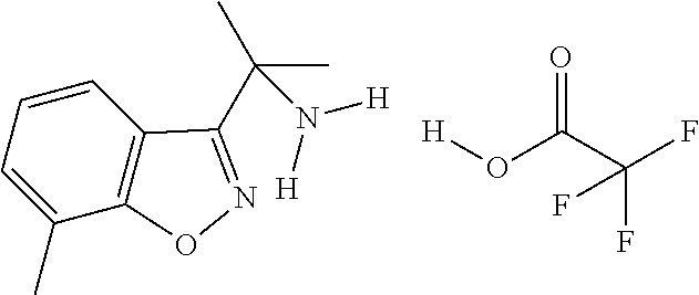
C1=CC=C(C)C2=C1C(C(C)(C)N([H])[H])=NO2.[H]OC(C(F)(F)F)=O
